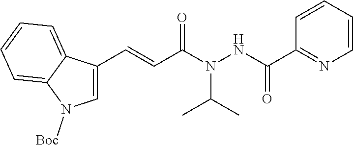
C1=C(C=CC(N(NC(C2=NC=CC=C2)=O)C(C)C)=O)C2=CC=CC=C2N1[Boc]
